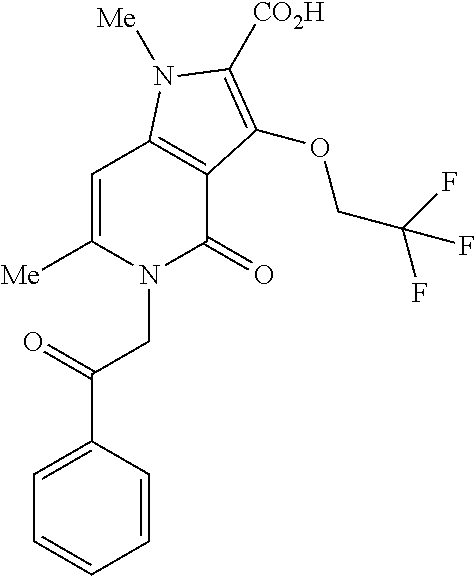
C1=C([Me])N(CC(=O)C2=CC=CC=C2)C(=O)C2=C1N([Me])C([CO2H])=C2OCC(F)(F)F
